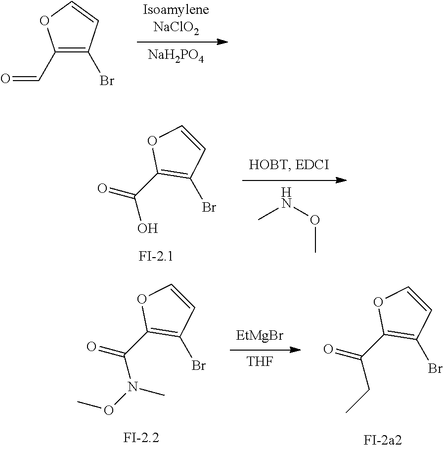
[NaH2PO4].C1(C=O)=C(Br)C=CO1.C(C1=C(Br)C=CO1)(=O)O.CNOC.[EtMgBr].[THF].C(C1=C(Br)C=CO1)(=O)N(OC)C.C(C1=C(Br)C=CO1)(=O)CC
